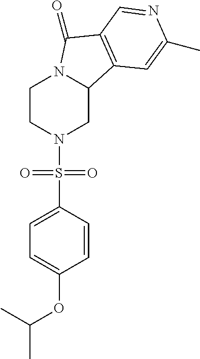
C1CN(S(C2=CC=C(OC(C)C)C=C2)(=O)=O)CC2N1C(=O)C1=C2C=C(C)N=C1
